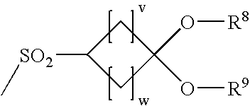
C1C([SO2]C)CC1(O[R8])O[R9]
